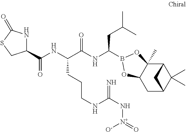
C12C3(C)C(CC(C1(C)C)C2)OB(C(NC(C(NC(=O)C1NC(=O)SC1)CCCNC(N[N+]([O-])=O)=N)=O)CC(C)C)O3
